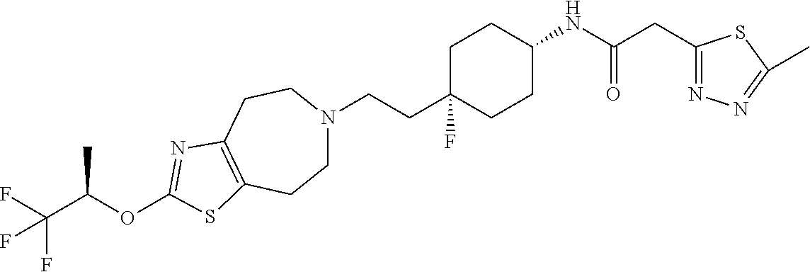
FC(C(OC1=NC2=C(CCN(CCC3(F)CCC(NC(CC4=NN=C(C)S4)=O)CC3)CC2)S1)C)(F)F
